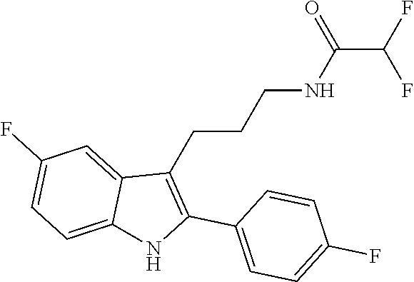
C1=C(F)C=C2C(=C1)NC(C1=CC=C(F)C=C1)=C2CCCNC(C(F)F)=O
